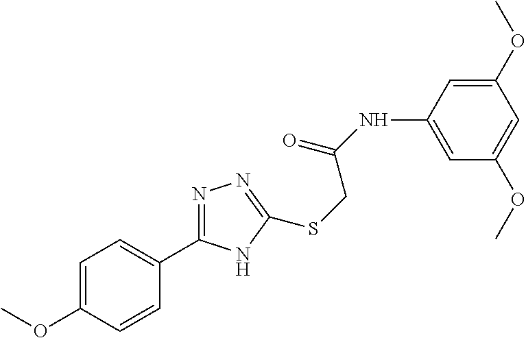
C1=C(NC(=O)CSC2=NN=C(C3=CC=C(OC)C=C3)N2)C=C(OC)C=C1OC
